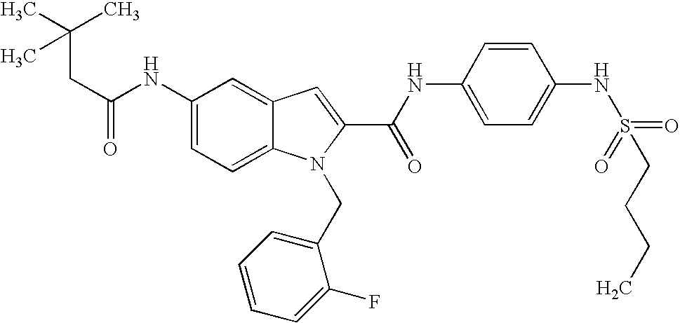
C(C(NC1=CC=C2C(=C1)C=C(C(NC1=CC=C(NS(=O)(=O)CCCC)C=C1)=O)N2CC1=CC=CC=C1F)=O)C(C)(C)C
